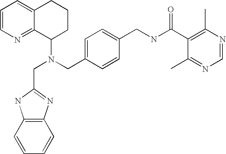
N(CC1=CC=C(CNC(C2=C(C)N=CN=C2C)=O)C=C1)(C1CCCC2=CC=CN=C12)CC1=NC2=C(C=CC=C2)N1
